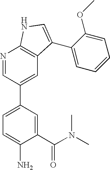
C1(C(N(C)C)=O)=CC(C2=CC3=C(N=C2)NC=C3C2=CC=CC=C2OC)=CC=C1N
